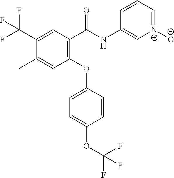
C1(C(NC2=C[N+]([O-])=CC=C2)=O)=C(OC2=CC=C(OC(F)(F)F)C=C2)C=C(C)C(C(F)(F)F)=C1
